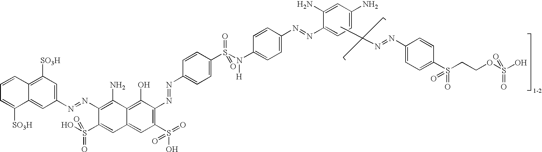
C1=CC2=C([SO3H])C=C(N=NC3=C(N)C4=C(O)C(N=NC5=CC=C(S(N(C6=CC=C(N=NC7=CC=C(N)C=C7N)C=C6)[H])(=O)=O)C=C5)=C(S(O)(=O)=O)C=C4C=C3S(O)(=O)=O)C=C2C([SO3H])=C1.C1(N=NC)=CC=C(S(CCOS(O)(=O)=O)(=O)=O)C=C1
